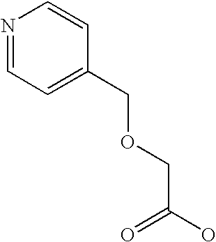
N1=CC=C(COCC(O)=O)C=C1
